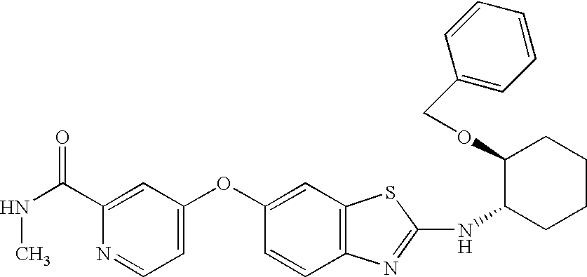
C1(C(NC)=O)=CC(OC2=CC3=C(C=C2)N=C(NC2CCCCC2OCC2=CC=CC=C2)S3)=CC=N1
